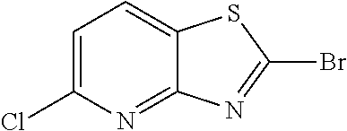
C1=C(Cl)N=C2C(=C1)SC(Br)=N2
